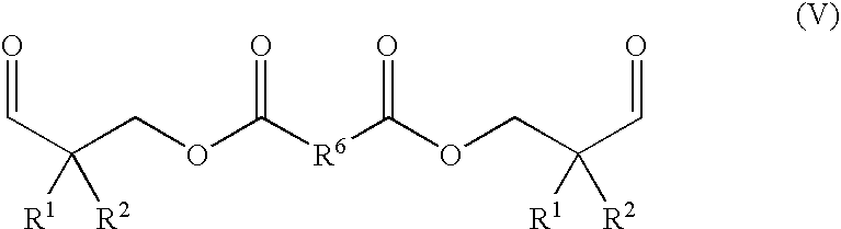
C(C(COC([R6]C(OCC(C=O)([R1])[R2])=O)=O)([R1])[R2])=O
